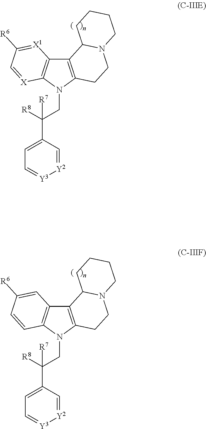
C12=C(N(CC([R8])([R7])C3=CC=[Y3][Y2]=C3)C3=C1[X1]=C([R6])C=[X]3)CCN1C2CCCC1.C12=C(N(CC([R8])([R7])C3=CC=[Y3][Y2]=C3)C3=C1C=C([R6])C=C3)CCN1C2CCCC1
